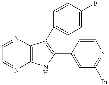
C12=C(N=CC=N1)C(C1=CC=C(F)C=C1)=C(C1=CC(Br)=NC=C1)N2
